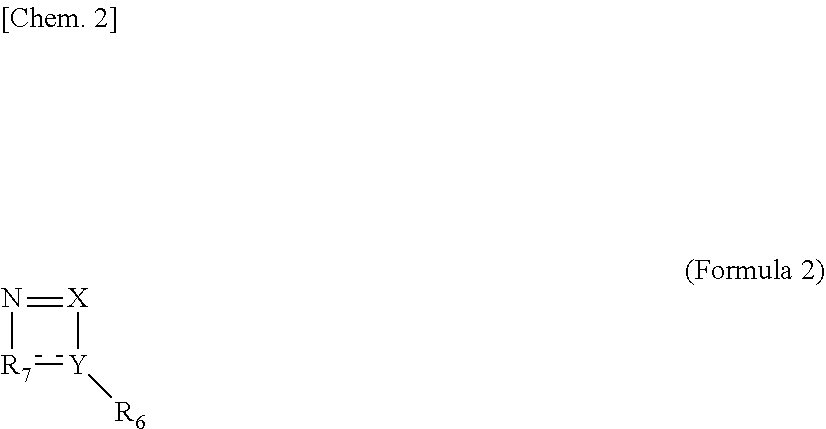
N1=[X][Y]([R6]):[R7]1
